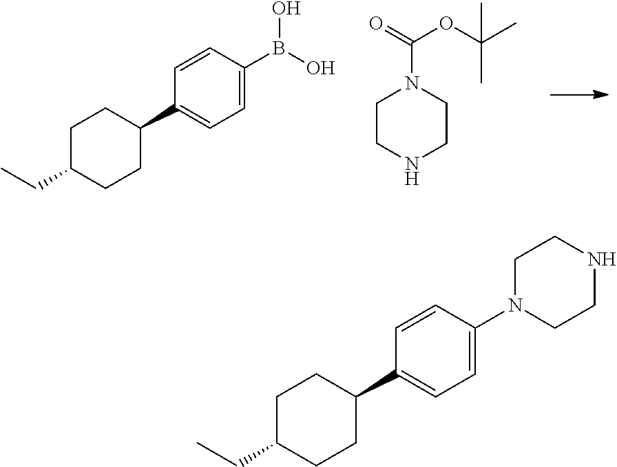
C1=CC(B(O)O)=CC=C1C1CCC(CC)CC1.C1CNCCN1C(=O)OC(C)(C)C.C1=CC(N2CCNCC2)=CC=C1C1CCC(CC)CC1
